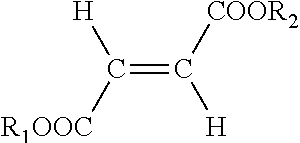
C(=C([COOR2])[H])([R1OOC])[H]
